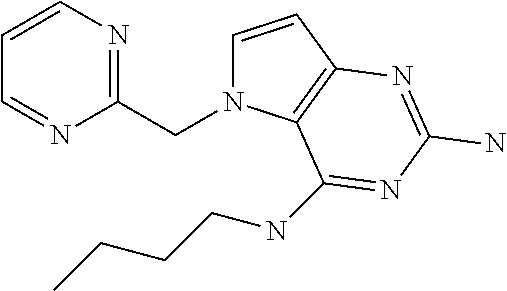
C1=CC2=C(N1CC1=NC=CC=N1)C(NCCCC)=NC(N)=N2
